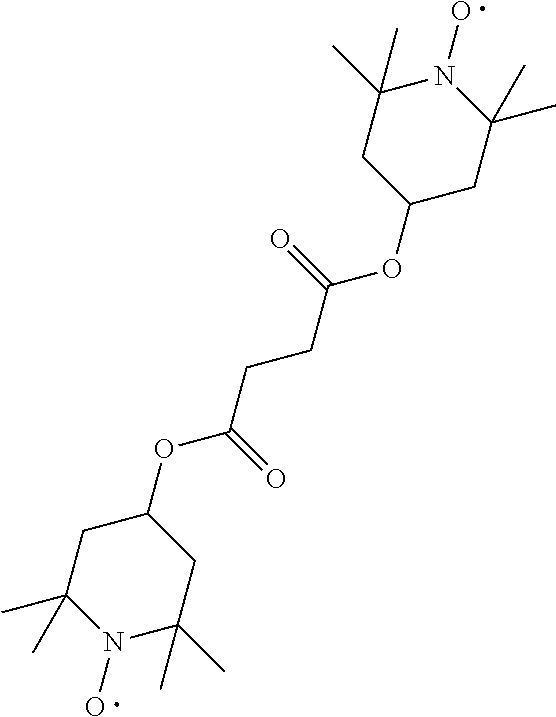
C1(C)(C)N(O)C(C)(C)CC(OC(=O)CCC(OC2CC(C)(C)N(O)C(C)(C)C2)=O)C1
